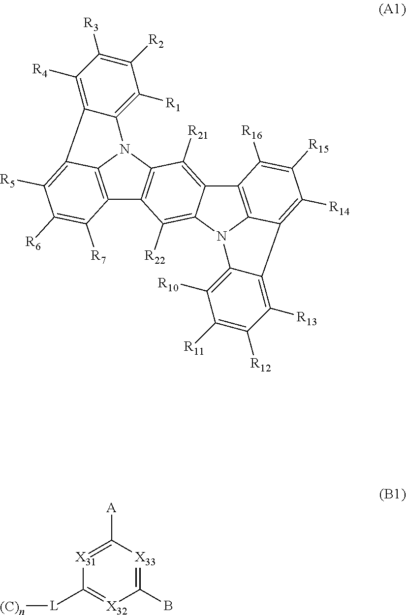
C12=C3N(C4=C1C([R22])=C1C(=C4[R21])C4=C5N1C1=C([R10])C([R11])=C([R12])C([R13])=C1C5=C([R14])C([R15])=C4[R16])C1=C([R1])C([R2])=C([R3])C([R4])=C1C3=C([R5])C([R6])=C2[R7].[X31]1=C([A])[X33]=C(B)[X32]=C1[L][(C)n]
